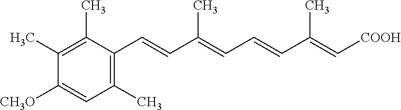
C1(C)=C(C)C(C=CC(=CC=CC(=C[COOH])C)C)=C(C)C=C1[CH3O]
